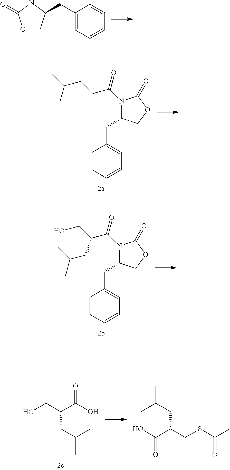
O1CC(CC2=CC=CC=C2)NC1=O.C1=CC=CC=C1CC1N(C(=O)CCC(C)C)C(=O)OC1.C1=CC=CC=C1CC1N(C(=O)C(CO)CC(C)C)C(=O)OC1.OCC(C(O)=O)CC(C)C.OC(C(CC(C)C)CSC(=O)C)=O
